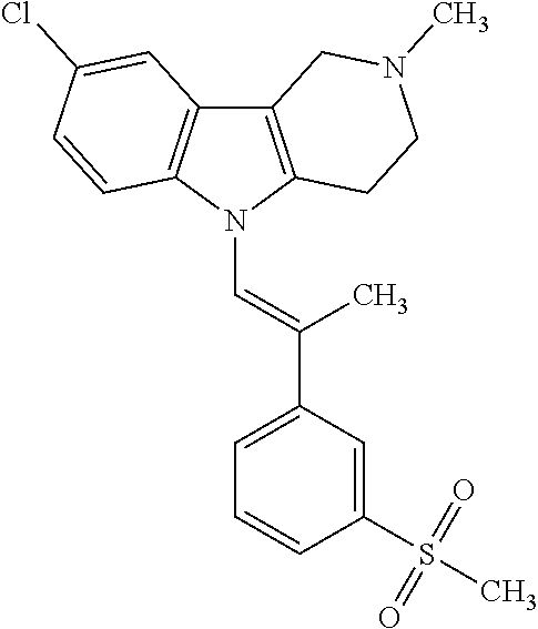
C12=C(N(C=C(C3=CC=CC(S(C)(=O)=O)=C3)C)C3=C1C=C(Cl)C=C3)CCN(C)C2
